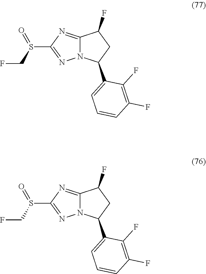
C12=NC(S(CF)=O)=NN1C(C1=CC=CC(F)=C1F)CC2F.C12=NC(S(CF)=O)=NN1C(C1=CC=CC(F)=C1F)CC2F
